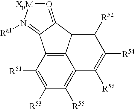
C1([R51])=C([R53])C([R55])=C2C3=C1C1=N([Ra1])[XpM]O=C1C3=C([R52])C([R54])=C2[R56]
